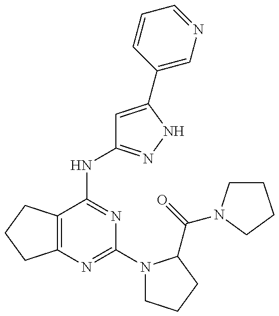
C12=C(C(NC3=NNC(C4=CN=CC=C4)=C3)=NC(N3CCCC3C(=O)N3CCCC3)=N1)CCC2
